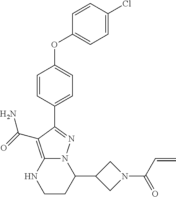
C1=CC(C2=NN3C(=C2C(N)=O)NCCC3C2CN(C(C=C)=O)C2)=CC=C1OC1=CC=C(Cl)C=C1
